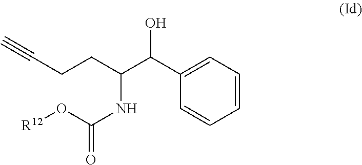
C1=CC=C(C(C(NC(O[R12])=O)CCC#C)O)C=C1
